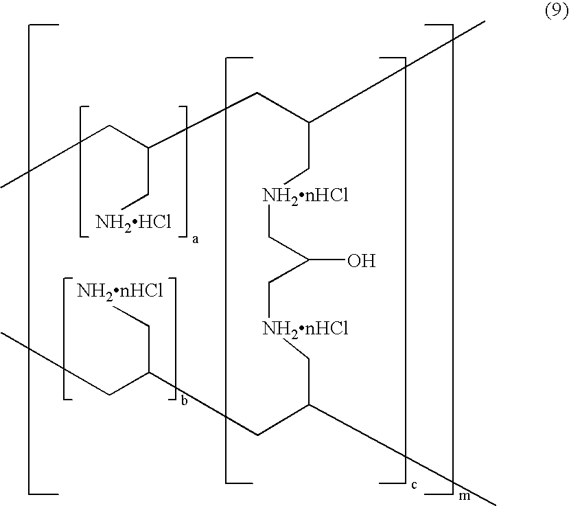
C(C(CC)CC(C[NH2nHCl]CC(C[NH2nHCl]CC(CC(C[NH2nHCl])CC)C)O)C)[NH2HCl]
